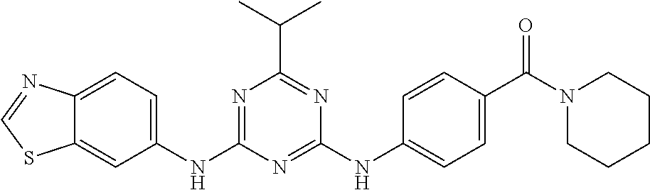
C12=CC(NC3=NC(C(C)C)=NC(NC4=CC=C(C(N5CCCCC5)=O)C=C4)=N3)=CC=C1N=CS2
